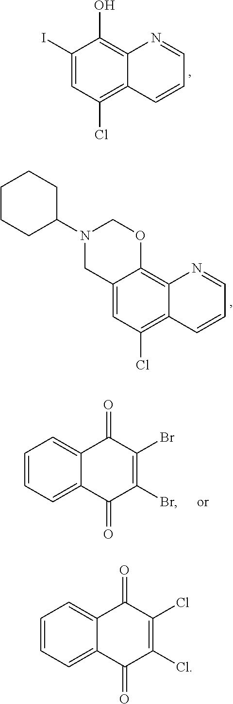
C1(I)=CC(Cl)=C2C(=C1O)N=CC=C2.C12=CC(Cl)=C3C(=C1OCN(C1CCCCC1)C2)N=CC=C3.C1=CC=C2C(=C1)C(=O)C(Br)=C(Br)C2=O.C1=CC=C2C(=C1)C(=O)C(Cl)=C(Cl)C2=O
